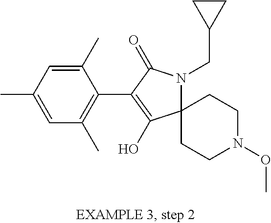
C12(CCN(OC)CC1)N(CC1CC1)C(=O)C(C1=C(C)C=C(C)C=C1C)=C2O
